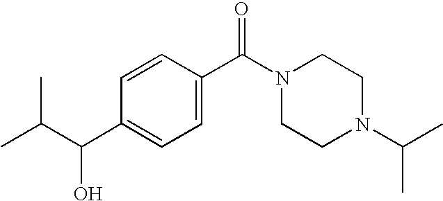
C1=CC(C(N2CCN(C(C)C)CC2)=O)=CC=C1C(C(C)C)O
